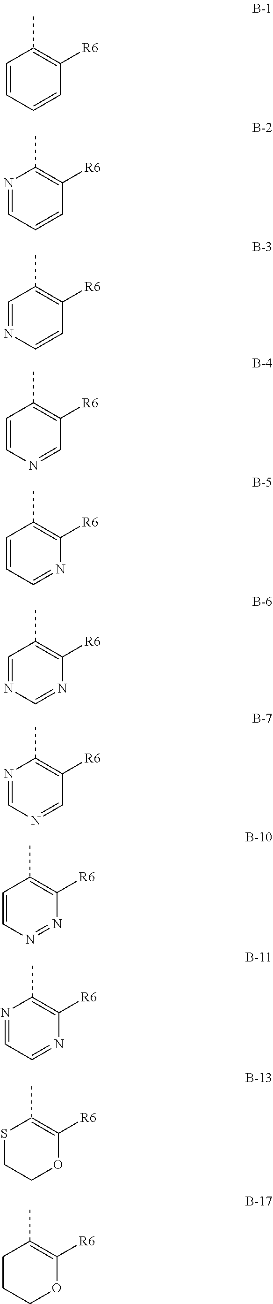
C1=CC=CC([R6])=C1C.N1=CC=CC([R6])=C1C.C1=NC=CC([R6])=C1C.C1=CN=CC([R6])=C1C.C1=CC=NC([R6])=C1C.C1=NC=NC([R6])=C1C.S1CCOC([R6])=C1C.N1=CC=NC([R6])=C1C.C1=CN=NC([R6])=C1C.N1=CN=CC([R6])=C1C.C1CCOC([R6])=C1C
